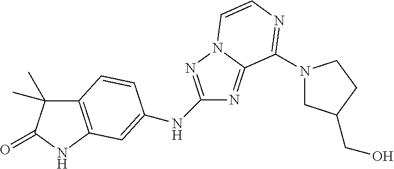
C12=C(NC(=O)C1(C)C)C=C(NC1=NN3C(=N1)C(N1CC(CO)CC1)=NC=C3)C=C2
